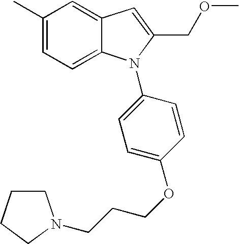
C1(C)=CC=C2C(=C1)C=C(COC)N2C1=CC=C(OCCCN2CCCC2)C=C1
